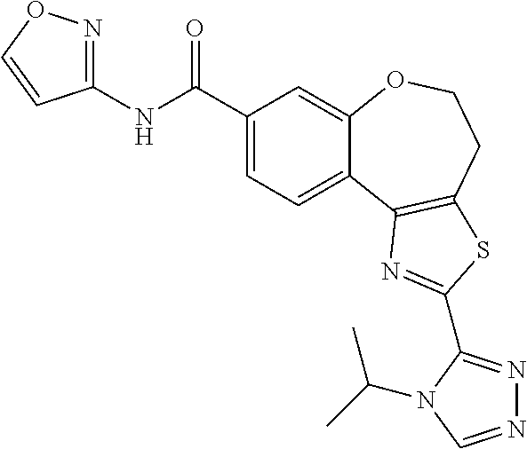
C1(C(NC2=NOC=C2)=O)=CC=C2C(=C1)OCCC1=C2N=C(C2=NN=CN2C(C)C)S1
